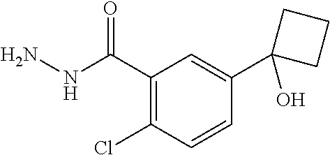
C1(C(NN)=O)=C(Cl)C=CC(C2(O)CCC2)=C1
